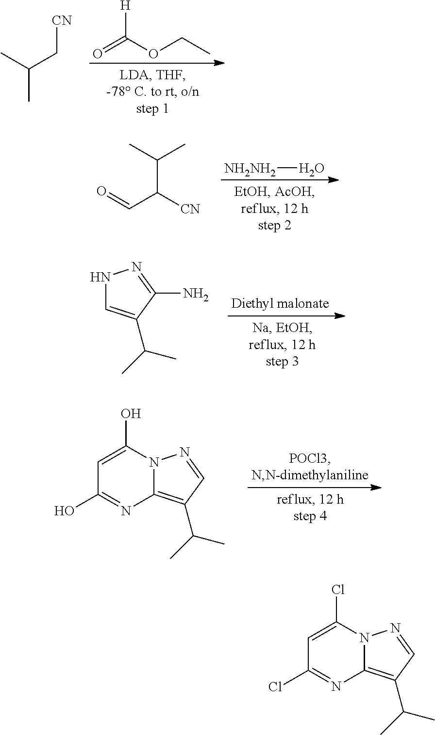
CC(C)C[CN].O=C(OCC)[H].C(C(C)C)([CN])C=O.[NH2NH2]O.N1C=C(C(C)C)C(N)=N1.C1=C(O)N2C(=C(C(C)C)C=N2)N=C1O.C1=C(Cl)N2C(=C(C(C)C)C=N2)N=C1Cl
